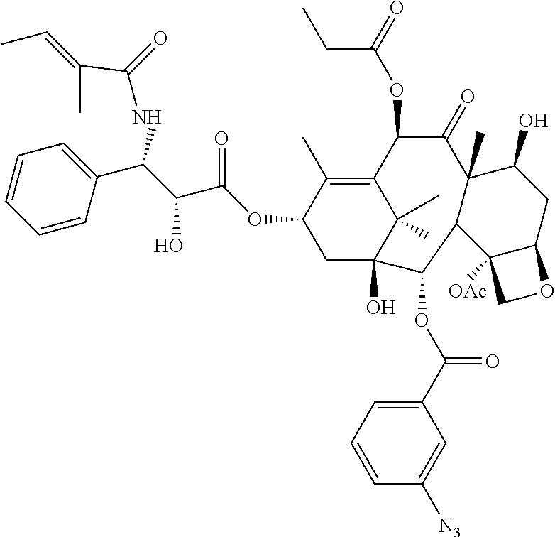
C1=CC(C(C(C(OC2CC3(O)C(C)(C)C(=C2C)C(OC(=O)CC)C(=O)C2(C)C(C4([OAc])C(CC2O)OC4)C3OC(C2=CC=CC([N3])=C2)=O)=O)O)NC(=O)C(C)=CC)=CC=C1
